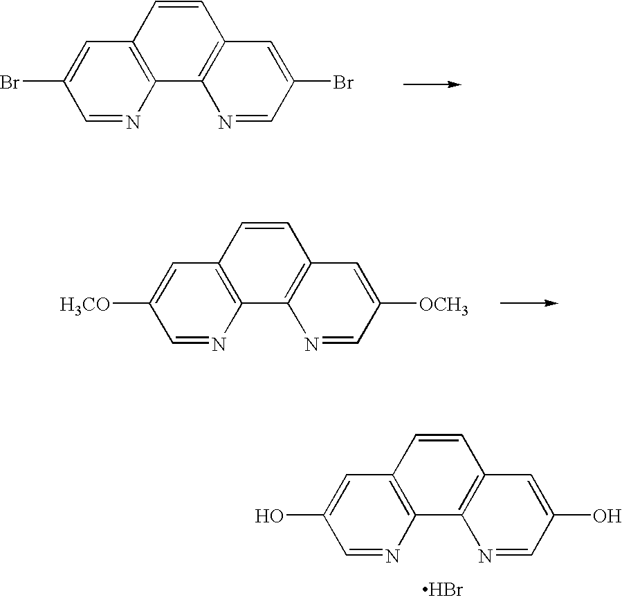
C12=C(C=C(Br)C=N1)C=CC1=C2N=CC(Br)=C1.C12=C(C=C([H3CO])C=N1)C=CC1=C2N=CC([OCH3])=C1.C12=C(C=C(O)C=N1)C=CC1=C2N=CC(O)=C1.Br
